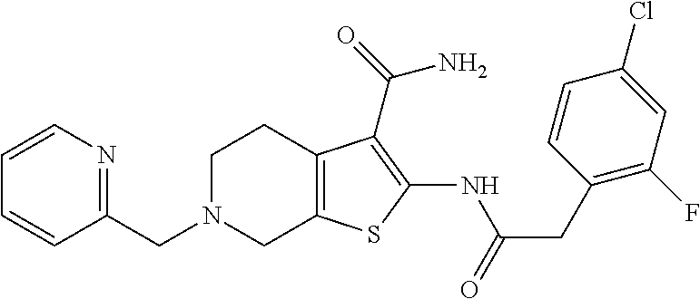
C1(CN2CC3=C(CC2)C(C(N)=O)=C(NC(=O)CC2=C(F)C=C(Cl)C=C2)S3)=NC=CC=C1
